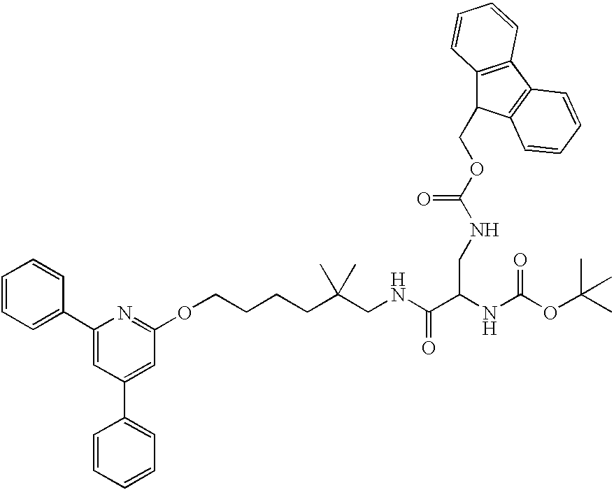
C1=CC=CC(C2=CC(C3=CC=CC=C3)=CC(OCCCCC(C)(C)CNC(C(NC(OC(C)(C)C)=O)CNC(OCC3C4=C(C5=C3C=CC=C5)C=CC=C4)=O)=O)=N2)=C1
